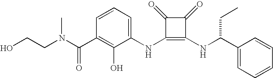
N(C1=C(NC(C2=CC=CC=C2)CC)C(=O)C1=O)C1=CC=CC(C(=O)N(C)CCO)=C1O
